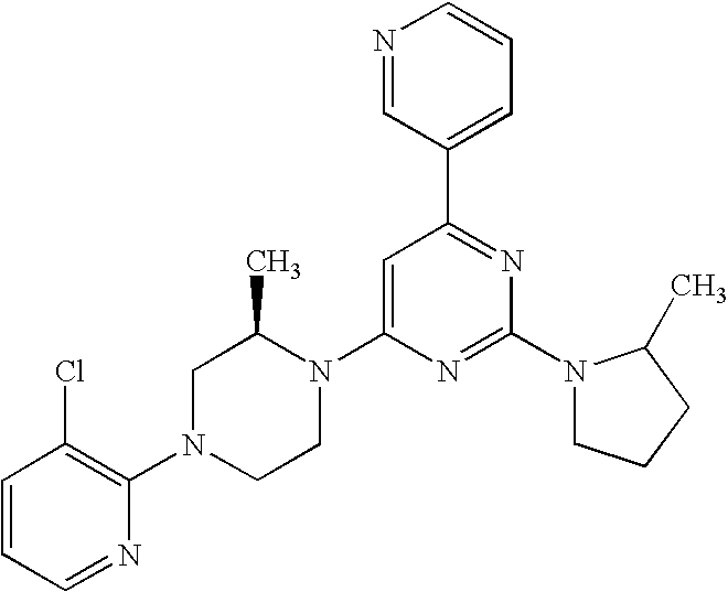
C1=CC=NC(N2CCN(C3=CC(C4=CC=CN=C4)=NC(N4CCCC4C)=N3)C(C)C2)=C1Cl
